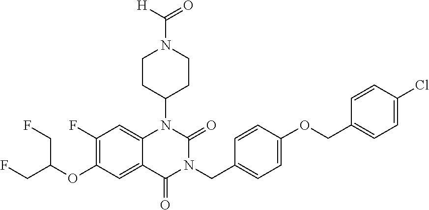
C12=CC(F)=C(OC(CF)CF)C=C1C(=O)N(CC1=CC=C(OCC3=CC=C(Cl)C=C3)C=C1)C(=O)N2C1CCN(C(=O)[H])CC1
